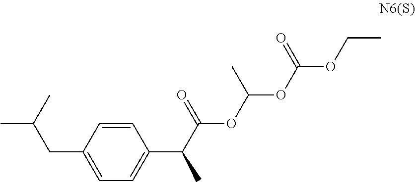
C1=CC(CC(C)C)=CC=C1C(C(OC(OC(OCC)=O)C)=O)C
